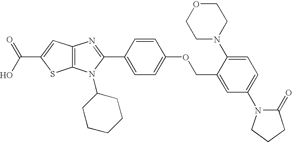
C12=C(N(C3CCCCC3)C(C3=CC=C(OCC4=CC(N5CCCC5=O)=CC=C4N4CCOCC4)C=C3)=N1)SC(C(O)=O)=C2
